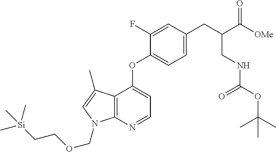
C12=C(N=CC=C1OC1=CC=C(CC(C(=O)[OMe])CNC(=O)OC(C)(C)C)C=C1F)N(COCC[Si](C)(C)C)C=C2C
